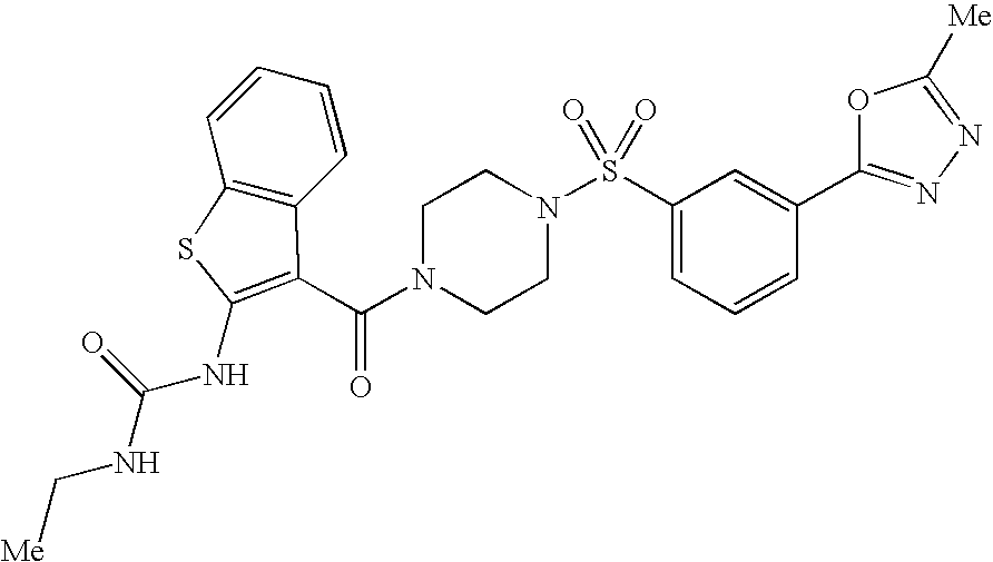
C1(S(N2CCN(C(=O)C3=C(NC(NC[Me])=O)SC4=C3C=CC=C4)CC2)(=O)=O)=CC=CC(C2=NN=C([Me])O2)=C1
